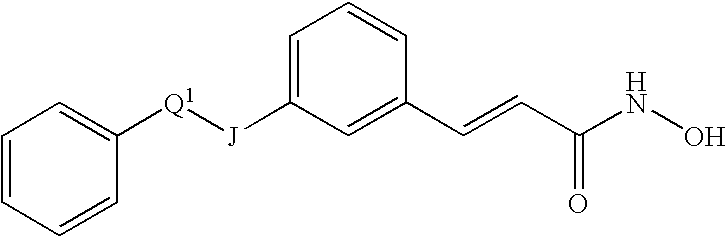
[Q1]([J]C1=CC=CC(C=CC(NO)=O)=C1)C1=CC=CC=C1
